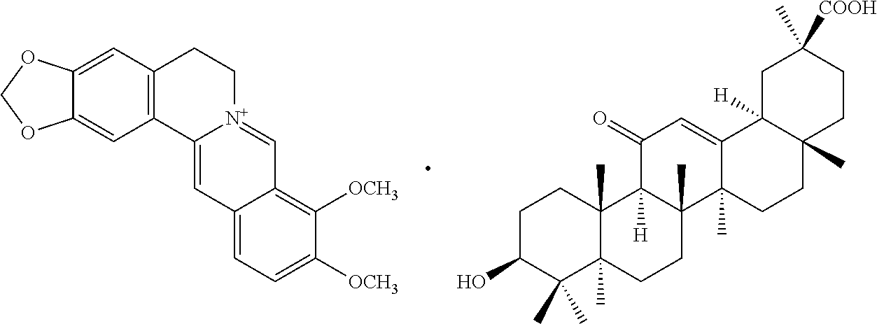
C12=CC3=C(C=C1OCO2)CC[N+]1=CC2=C([OCH3])C([OCH3])=CC=C2C=C31.C1CC2(C)C(C)(C(C)(C)C1O)CCC1(C)C2([H])C(=O)C=C2C1(C)CCC1(C)C2([H])CC([COOH])(C)CC1
